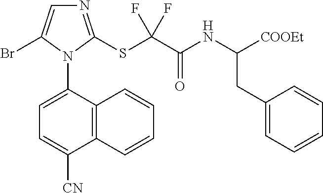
C12=C(C(N3C(Br)=CN=C3SC(C(NC([COOEt])CC3=CC=CC=C3)=O)(F)F)=CC=C1[CN])C=CC=C2
